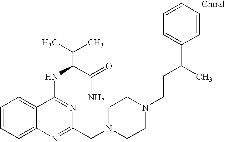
C1=CC=C2C(=C1)C(NC(C(N)=O)C(C)C)=NC(CN1CCN(CCC(C3=CC=CC=C3)C)CC1)=N2
